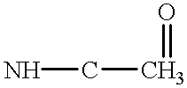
NCC=O
